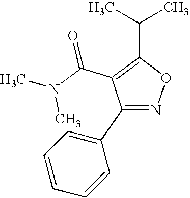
C1=C(C2=NOC(C(C)C)=C2C(N(C)C)=O)C=CC=C1
